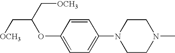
C1=CC(OC(C[OCH3])C[OCH3])=CC=C1N1CCN(C)CC1
